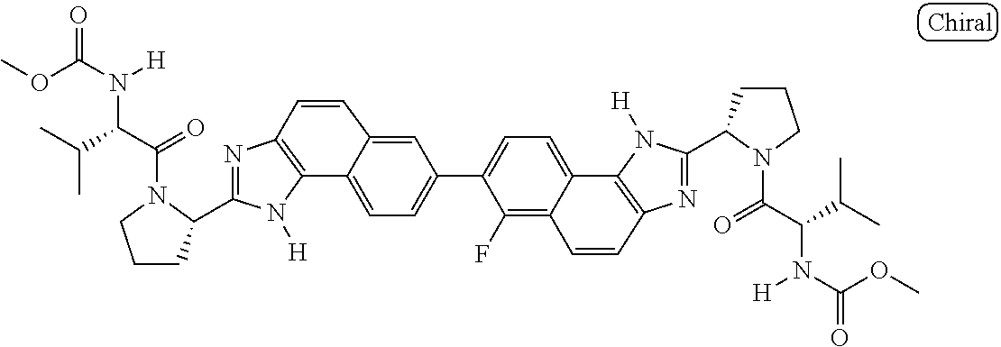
C12=C(N([H])C(C3CCCN3C(=O)C(C(C)C)N([H])C(OC)=O)=N1)C1=CC=C(C3=CC=C4C5=C(N=C(C6CCCN6C(=O)C(C(C)C)N([H])C(OC)=O)N5[H])C=CC4=C3F)C=C1C=C2
